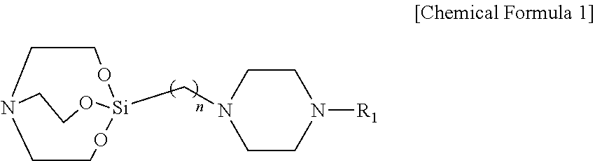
C(N1CCN([R1])CC1)[Si]12OCCN(CCO1)CCO2
